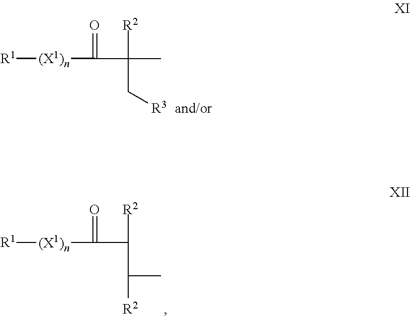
[R1][(X1)n]C(=O)C([R2])(C)C[R3].[R1][(X1)n]C(=O)C([R2])C(C)[R2]
